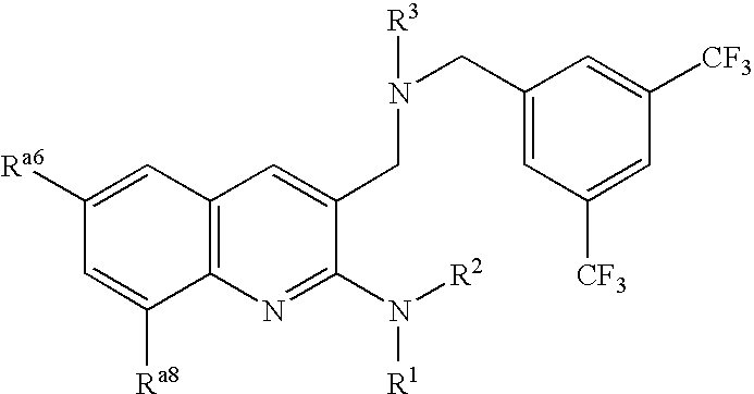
C12=C(N=C(N([R2])[R1])C(CN([R3])CC3=CC([CF3])=CC([CF3])=C3)=C1)C([Ra8])=CC([Ra6])=C2
